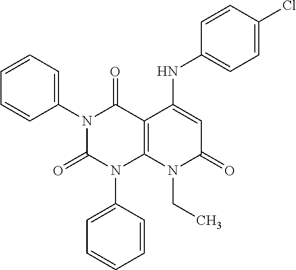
C1(N2C(=O)N(C3=CC=CC=C3)C3=C(C2=O)C(NC2=CC=C(Cl)C=C2)=CC(=O)N3CC)=CC=CC=C1
